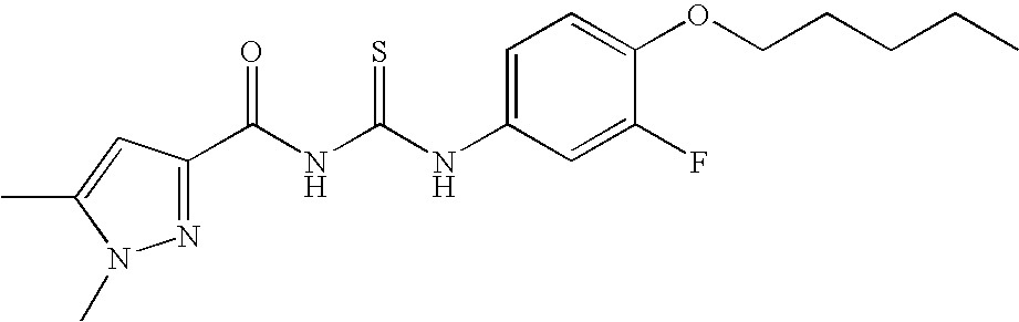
N1=C(C(NC(NC2=CC=C(OCCCCC)C(F)=C2)=S)=O)C=C(C)N1C
